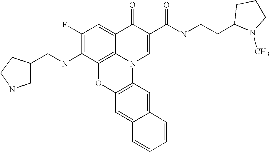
C1(F)=C(NCC2CNCC2)C2=C3C(=C1)C(=O)C(C(NCCC1N(C)CCC1)=O)=CN3C1=C(O2)C=C2C(=C1)C=CC=C2
